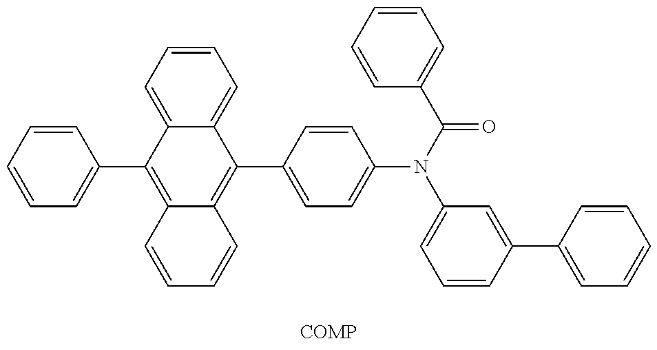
C1=CC=CC(C2=C3C(=C(C4=CC=C(N(C5=CC=CC(C6=CC=CC=C6)=C5)C(=O)C5=CC=CC=C5)C=C4)C4=CC=CC=C24)C=CC=C3)=C1
